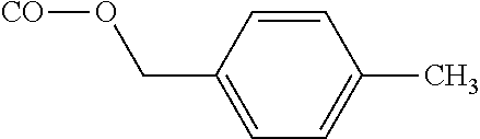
C1=CC(CO[CO])=CC=C1C
